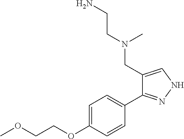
C1=C(OCCOC)C=CC(C2=NNC=C2CN(CCN)C)=C1
